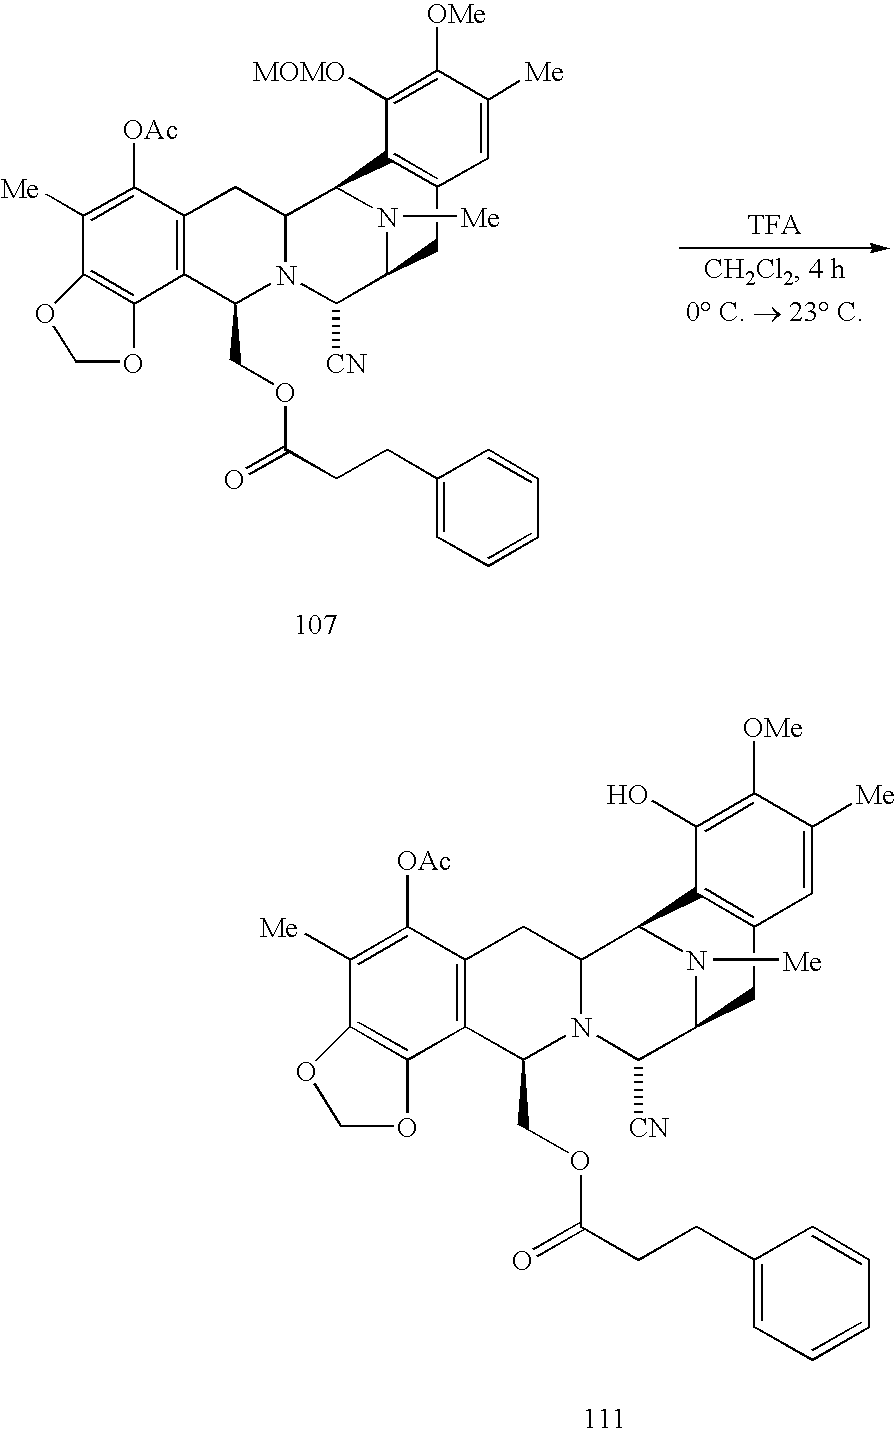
C1([Me])=C([OAc])C2=C(C(COC(=O)CCC3=CC=CC=C3)N3C(C2)C2C4=C(C=C([Me])C([OMe])=C4O)CC(C3[CN])N2[Me])C2=C1OCO2.C1([Me])=C([OAc])C2=C(C(COC(=O)CCC3=CC=CC=C3)N3C(C2)C2C4=C(C=C([Me])C([OMe])=C4[MOMO])CC(C3[CN])N2[Me])C2=C1OCO2
